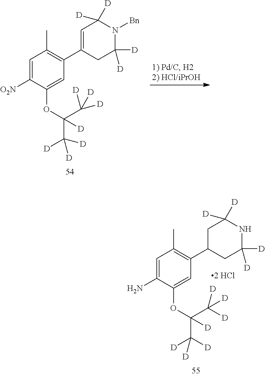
C1=C([O2N])C(OC(C([D])([D])[D])(C([D])([D])[D])[D])=CC(C2=CC([D])([D])N([Bn])C([D])([D])C2)=C1C.C1=C(N)C(OC(C([D])([D])[D])(C([D])([D])[D])[D])=CC(C2CC([D])([D])NC([D])([D])C2)=C1C
